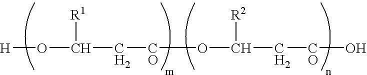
[H]OC(C[CO]OC(C[CO]O)[R2])[R1]
